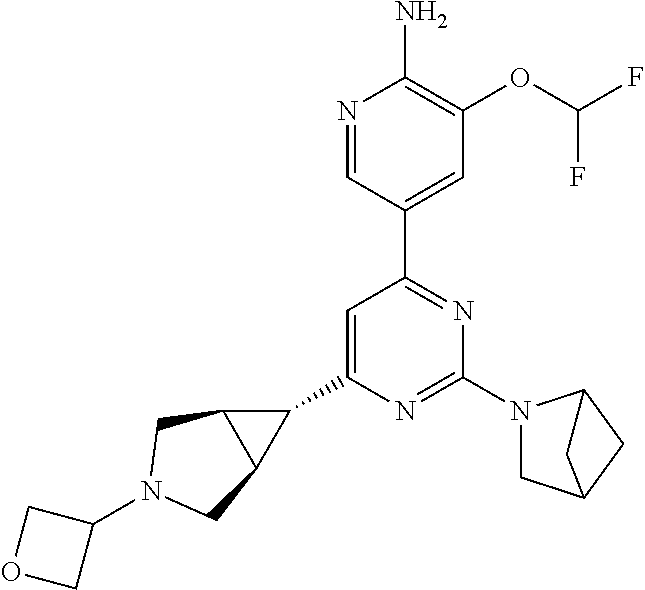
N1=CC(C2=NC(N3CC4CC3C4)=NC(C3C4C3CN(C3COC3)C4)=C2)=CC(OC(F)F)=C1N
